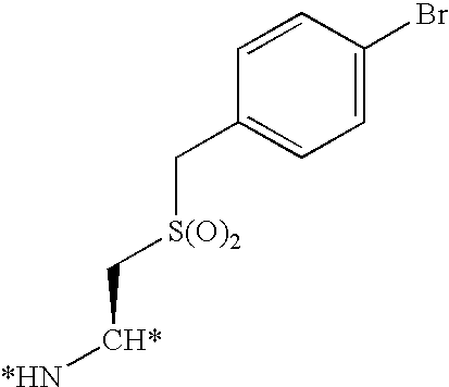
C1=CC(Br)=CC=C1C[S(O)2]C[CH*][*HN]
